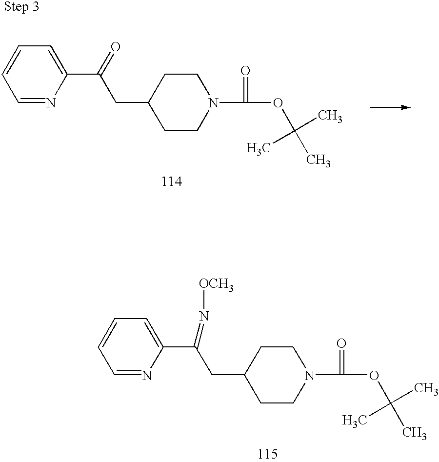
C1CN(C(=O)OC(C)(C)C)CCC1CC(C1=CC=CC=N1)=O.C1CN(C(=O)OC(C)(C)C)CCC1CC(C1=CC=CC=N1)=N[OCH3]
